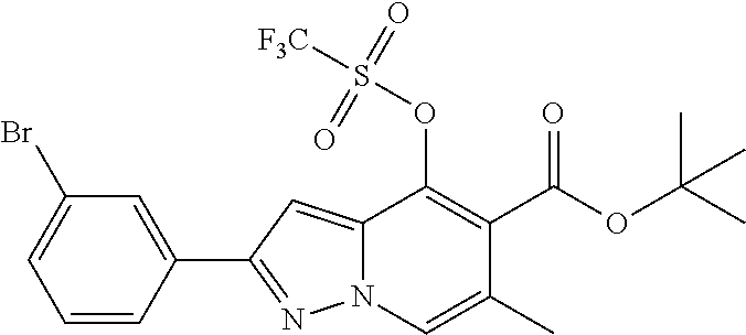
C1=CC(C2=NN3C(=C2)C(OS([F3C])(=O)=O)=C(C(OC(C)(C)C)=O)C(C)=C3)=CC(Br)=C1
